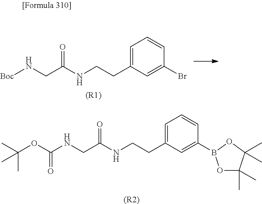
N(CCC1=CC=CC(Br)=C1)C(CN[Boc])=O.[(R1)].N(CCC1=CC=CC(B2OC(C)(C)C(C)(C)O2)=C1)C(CNC(OC(C)(C)C)=O)=O.[(R2)]
